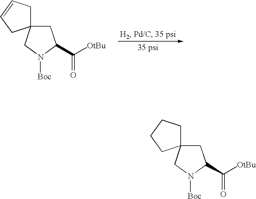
C1C(C([OtBu])=O)N([Boc])CC12CC=CC2.C1C(C([OtBu])=O)N([Boc])CC12CCCC2
